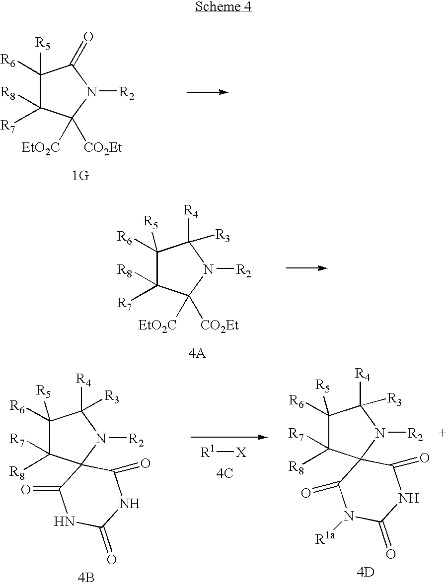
C1([R6])([R5])C([R8])([R7])C([EtO2C])([CO2Et])N([R2])C1([R4])[R3].[4A].C1([R6])([R5])C([R8])([R7])C([EtO2C])([CO2Et])N([R2])C1=O.[1G].C1([R6])([R5])C([R7])([R8])C2(N([R2])C1([R4])[R3])C(=O)NC(=O)NC2=O.[R1][X].[4C].[4B].C1([R6])([R5])C([R7])([R8])C2(N([R2])C1([R4])[R3])C(=O)N([R1a])C(=O)NC2=O.[4D]
